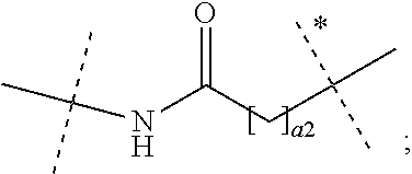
C(CC(=O)NC(C)(C)C)(C)(C)C
